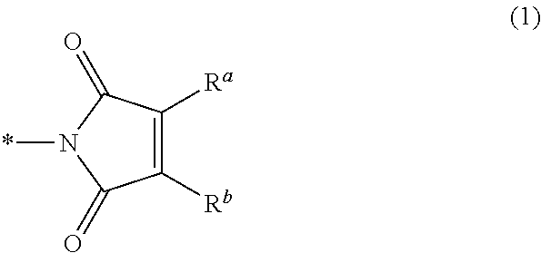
C1([Rb])=C([Ra])C(=O)N(*)C1=O
